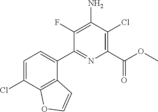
C1=C(Cl)C2=C(C(C3=NC(C(OC)=O)=C(Cl)C(N)=C3F)=C1)C=CO2
